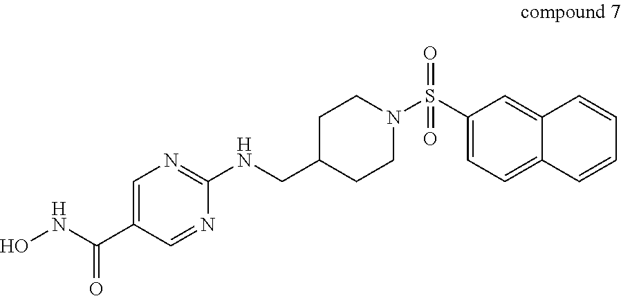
C1(CNC2=NC=C(C(NO)=O)C=N2)CCN(S(C2=CC=C3C(=C2)C=CC=C3)(=O)=O)CC1
